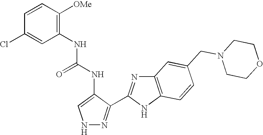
N1N=C(C2=NC3=C(N2)C=CC(CN2CCOCC2)=C3)C(NC(=O)NC2=C([OMe])C=CC(Cl)=C2)=C1
